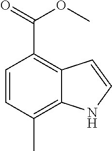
C1=CC(C)=C2C(=C1C(=O)OC)C=CN2
